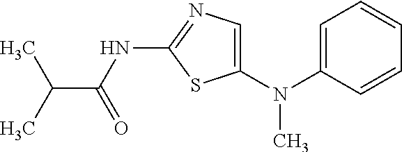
C1=C(N(C2=CN=C(NC(=O)C(C)C)S2)C)C=CC=C1
